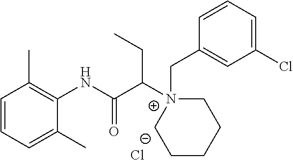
C1=CC=C(C)C(NC(C([N+]2(CC3=CC(Cl)=CC=C3)CCCCC2)CC)=O)=C1C.[Cl-]
